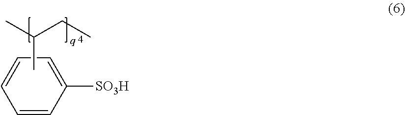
C1=CC([SO3H])=CC=C1.CC(C)CC
